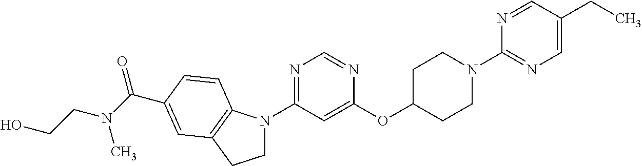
C1(OC2CCN(C3=NC=C(CC)C=N3)CC2)=CC(N2CCC3=C2C=CC(C(=O)N(C)CCO)=C3)=NC=N1
